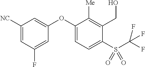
C1([NC])=CC(F)=CC(OC2=CC=C(S(C(F)(F)F)(=O)=O)C(CO)=C2[Me])=C1
